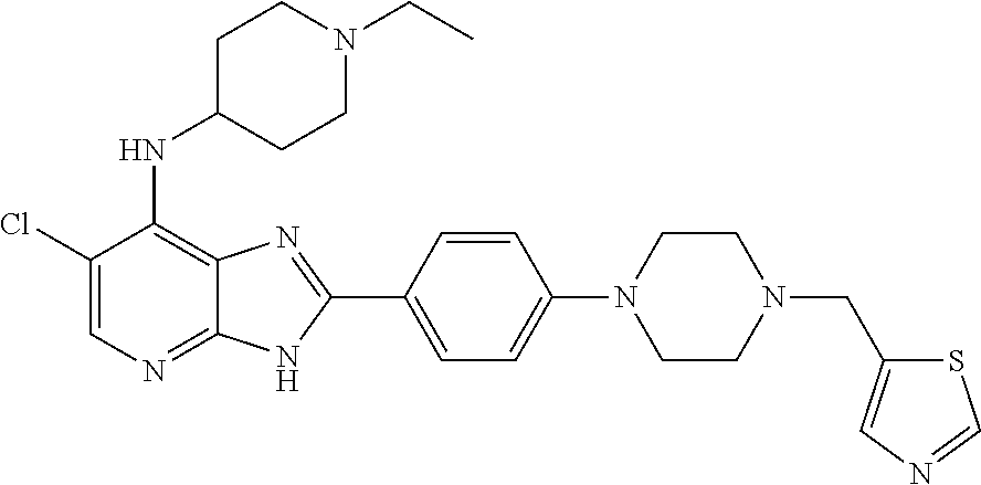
C1(Cl)=CN=C2C(=C1NC1CCN(CC)CC1)N=C(C1=CC=C(N3CCN(CC4=CN=CS4)CC3)C=C1)N2
